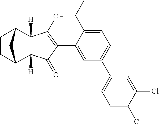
C1=C(C2=C(O)C3([H])C([H])(C2=O)C2CCC3C2)C(CC)=CC=C1C1=CC=C(Cl)C(Cl)=C1
